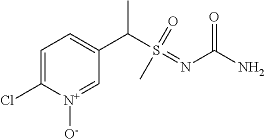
C1=C(Cl)[N+]([O-])=CC(C(S(=NC(N)=O)(=O)C)C)=C1
